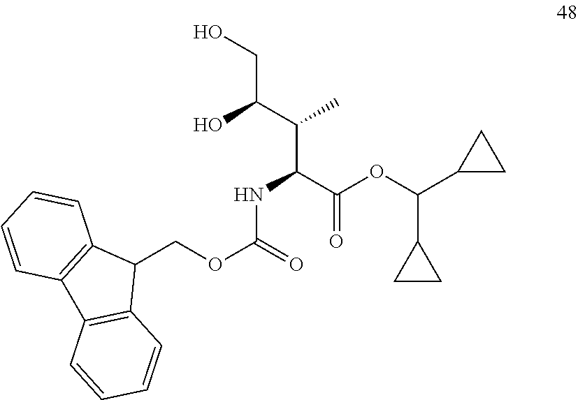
C(C(C(OC(C1CC1)C1CC1)=O)NC(OCC1C2=C(C3=C1C=CC=C3)C=CC=C2)=O)(C(CO)O)C
